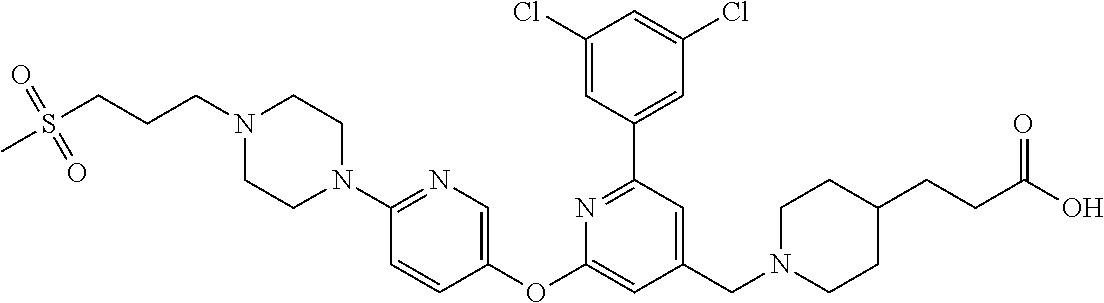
C1(Cl)=CC(C2=NC(OC3=CN=C(N4CCN(CCCS(=O)(=O)C)CC4)C=C3)=CC(CN3CCC(CCC(O)=O)CC3)=C2)=CC(Cl)=C1
